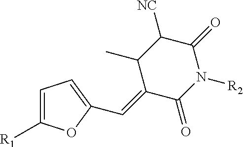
C1=C([R1])OC(C=C2C(=O)N([R2])C(=O)C([NC])C2C)=C1
